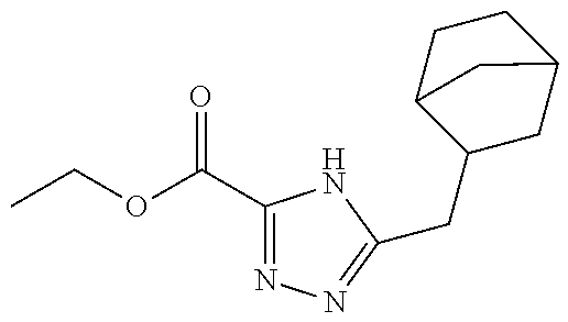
CCOC(C1=NN=C(CC2CC3CCC2C3)N1)=O
